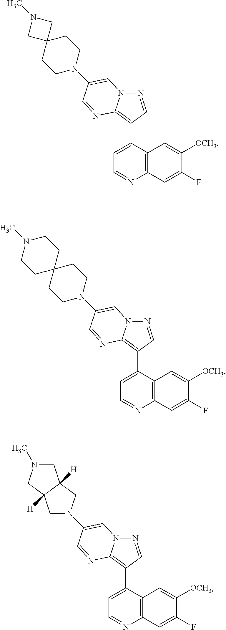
N1=CC(C2=CC=NC3=C2C=C([OCH3])C(F)=C3)=C2N1C=C(N1CCC3(CC1)CCN(C)CC3)C=N2.N1=CC(C2=CC=NC3=C2C=C([OCH3])C(F)=C3)=C2N1C=C(N1CCC3(CC1)CN(C)C3)C=N2.N1=CC(C2=CC=NC3=C2C=C([OCH3])C(F)=C3)=C2N1C=C(N1CC3([H])C([H])(C1)CN(C)C3)C=N2
